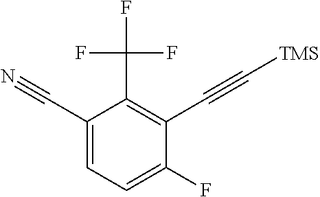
C(C1=CC=C(F)C(C#C[TMS])=C1C(F)(F)F)#N
